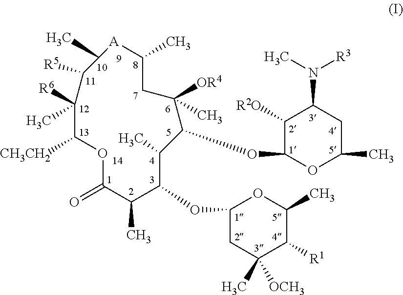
C1(OC2C(C)C(OC3OC(C)CC(N(C)[R3])C3[R2O])C(C)([OR4])CC(C)[A]C(C)C([R5])C(C)([R6])C([CH3CH2])OC(=O)C2C)CC([OCH3])(C)C([R1])C(C)O1
